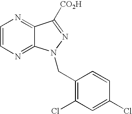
N1=C2C(=NC=C1)C([CO2H])=NN2CC1=C(Cl)C=C(Cl)C=C1
